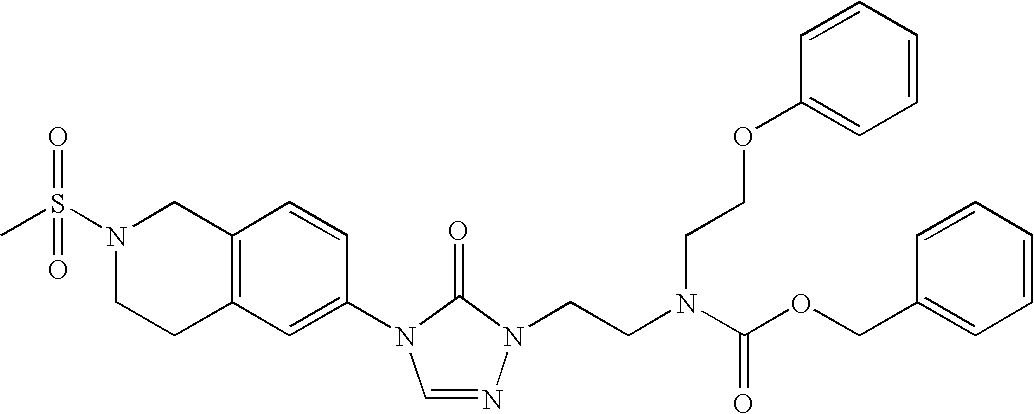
C1(N2C=NN(CCN(C(OCC3=CC=CC=C3)=O)CCOC3=CC=CC=C3)C2=O)=CC2=C(C=C1)CN(S(C)(=O)=O)CC2
